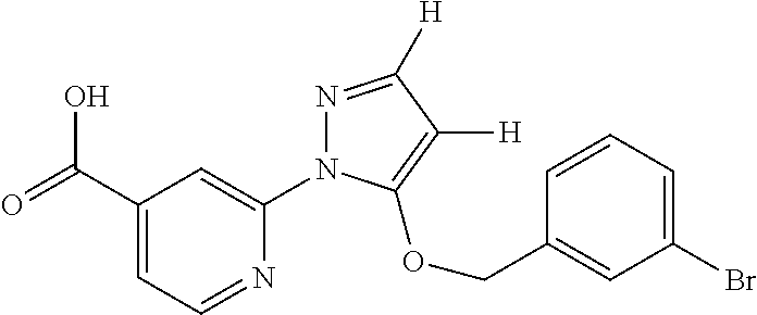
C1(C(=O)O)=CC=NC(N2N=C([H])C([H])=C2OCC2=CC(Br)=CC=C2)=C1
